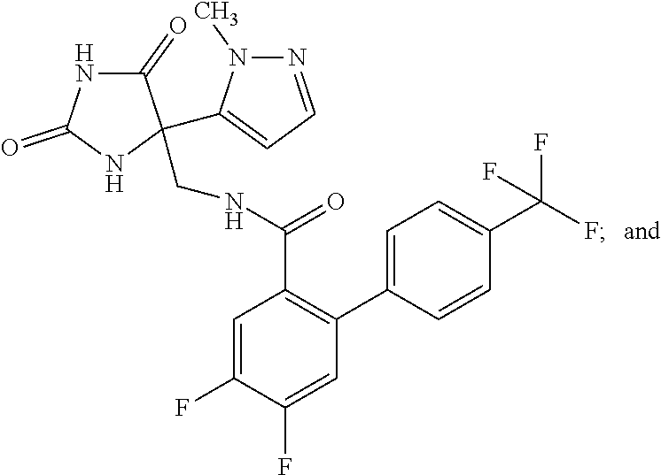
C1=C(F)C(F)=CC(C2=CC=C(C(F)(F)F)C=C2)=C1C(NCC1(C2=CC=NN2C)C(=O)NC(=O)N1)=O
